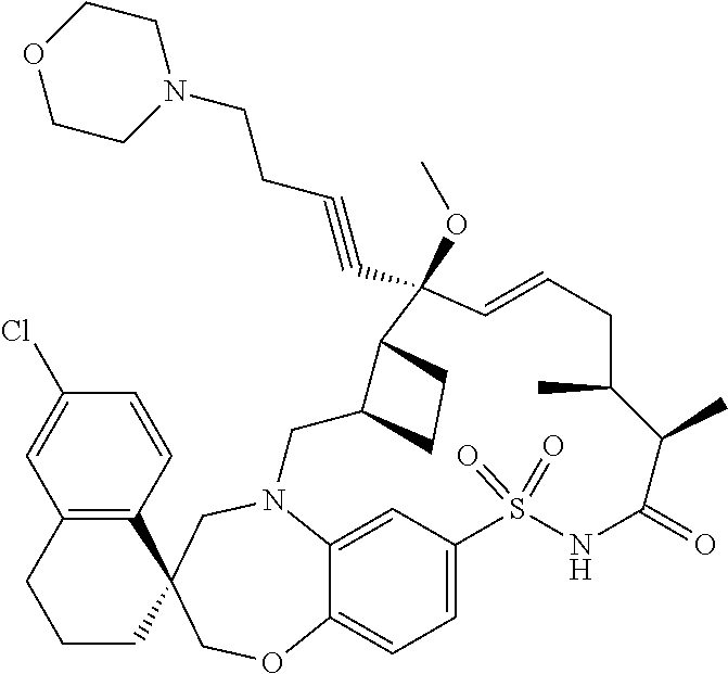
N12C3=CC(=CC=C3OCC3(C4=C(C=C(Cl)C=C4)CCC3)C1)S(=O)(=O)NC(=O)C(C)C(C)CC=CC(OC)(C#CCCN1CCOCC1)C1C(C2)CC1
